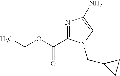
N1=C(C(OCC)=O)N(CC2CC2)C=C1N
